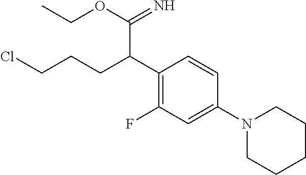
C1(C(CCCCl)C(=N)OCC)=C(F)C=C(N2CCCCC2)C=C1
